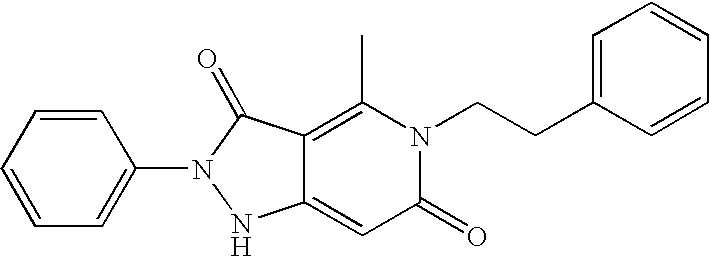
C1=CC=CC=C1N1NC2=CC(=O)N(CCC3=CC=CC=C3)C(C)=C2C1=O
